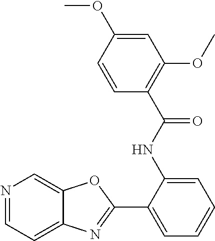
C1(NC(C2=C(OC)C=C(OC)C=C2)=O)=CC=CC=C1C1=NC2=CC=NC=C2O1
